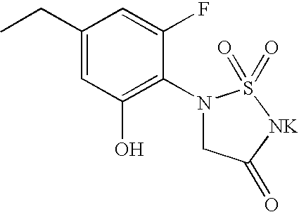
C1(CC)=CC(O)=C(N2CC(=O)[NK]S2(=O)=O)C(F)=C1
